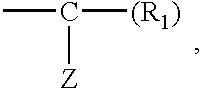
CC([(R1)])[Z]
